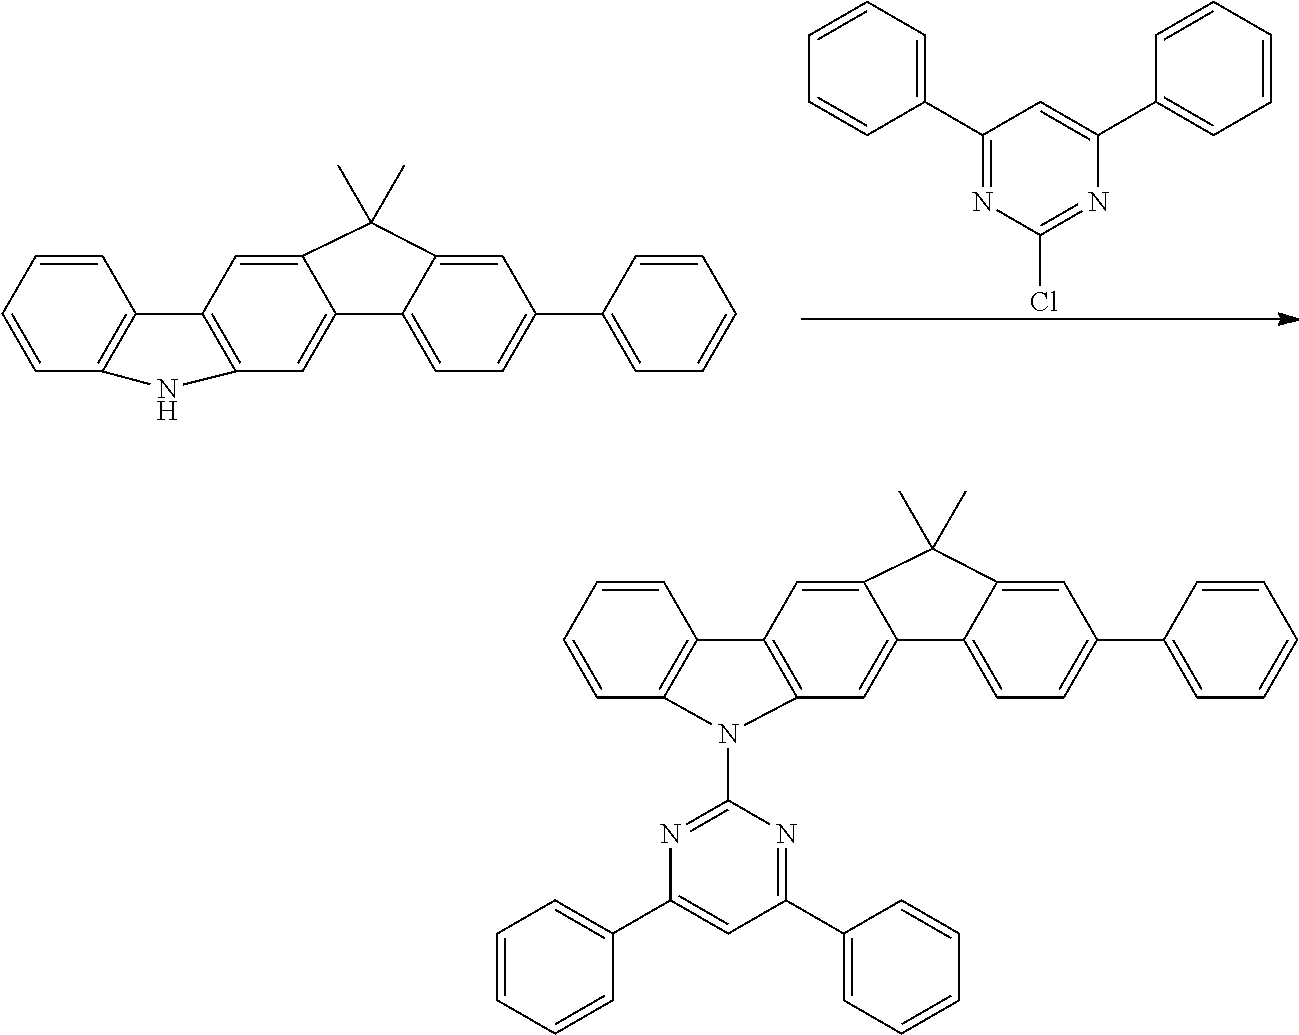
C1(C2=CC=CC=C2)=NC(Cl)=NC(C2=CC=CC=C2)=C1.C1=CC=CC2=C1C1=C(C=C3C(=C1)C(C)(C)C1=CC(C4=CC=CC=C4)=CC=C31)N2.C1=CC=CC2=C1C1=C(C=C3C(=C1)C(C)(C)C1=CC(C4=CC=CC=C4)=CC=C31)N2C1=NC(C2=CC=CC=C2)=CC(C2=CC=CC=C2)=N1
